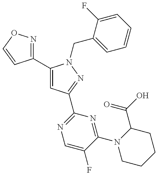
C1(C2=CC(C3=NC=C(F)C(N4CCCCC4C(=O)O)=N3)=NN2CC2=CC=CC=C2F)=NOC=C1
